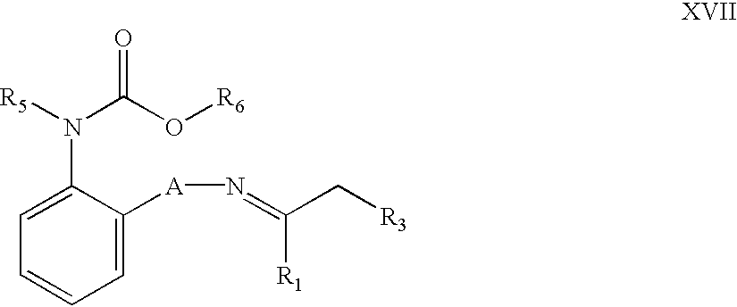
C1=C([A]N=C(C[R3])[R1])C(N(C(O[R6])=O)[R5])=CC=C1
